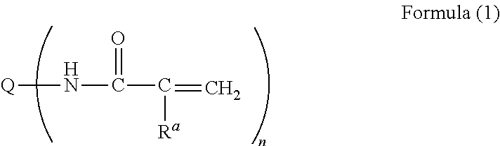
[Q]NC(C([Ra])=C)=O
